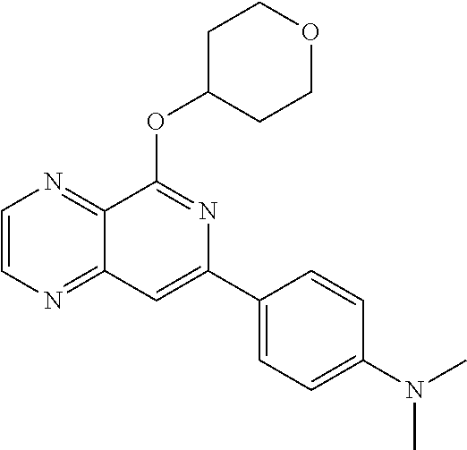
C1=CN=C2C(=N1)C(OC1CCOCC1)=NC(C1=CC=C(N(C)C)C=C1)=C2
